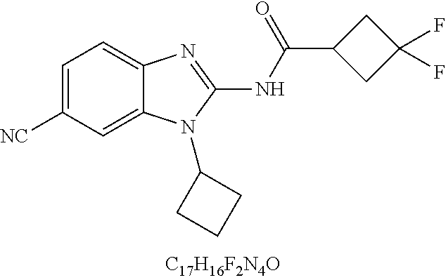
C1=C([CN])C=C2C(=C1)N=C(NC(C1CC(F)(F)C1)=O)N2C1CCC1
